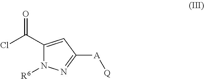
C1(C(Cl)=O)=CC([A][Q])=NN1[R6]
